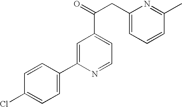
C1(C2=CC(C(CC3=CC=CC(C)=N3)=O)=CC=N2)=CC=C(Cl)C=C1
